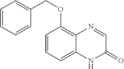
C1=CC(OCC2=CC=CC=C2)=C2C(=C1)NC(=O)C=N2
